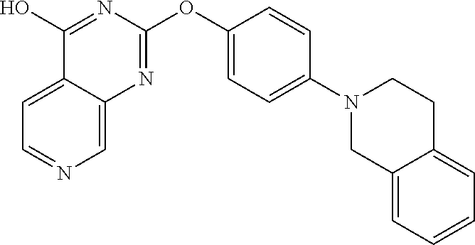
C12=CC=NC=C1N=C(OC1=CC=C(N3CC4=CC=CC=C4CC3)C=C1)N=C2O
